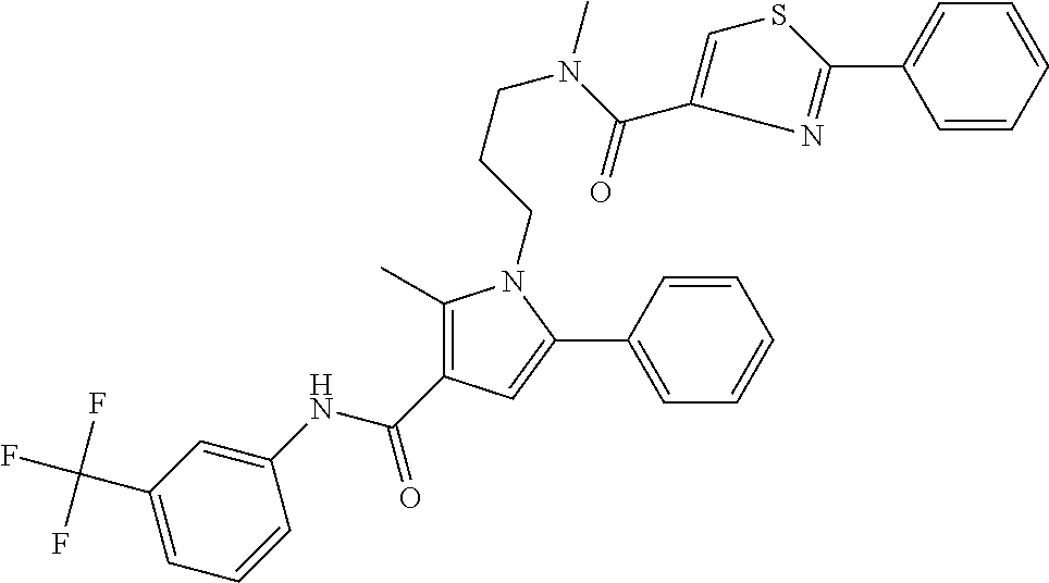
C1(NC(C2=C(C)N(CCCN(C(=O)C3=CSC(C4=CC=CC=C4)=N3)C)C(C3=CC=CC=C3)=C2)=O)=CC(C(F)(F)F)=CC=C1
